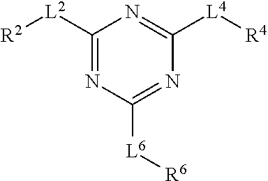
C1([L2][R2])=NC([L6][R6])=NC([L4][R4])=N1
